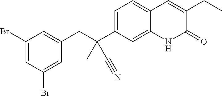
C(C1=CC(Br)=CC(Br)=C1)C(C1=CC=C2C(=C1)NC(=O)C(CC)=C2)(C)C#N
